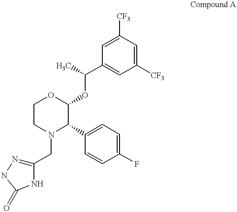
C1(C(OC2OCCN(CC3=NNC(=O)N3)C2C2=CC=C(F)C=C2)C)=CC([CF3])=CC([CF3])=C1
